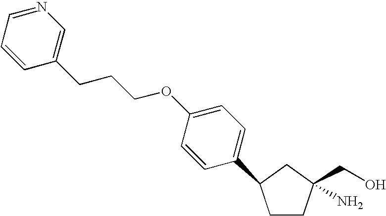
C1CC(N)(CO)CC1C1=CC=C(OCCCC2=CN=CC=C2)C=C1
